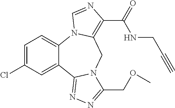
C1=C(Cl)C=C2C(=C1)N1C(=C(C(=O)NCC#C)N=C1)CN1C2=NN=C1COC
